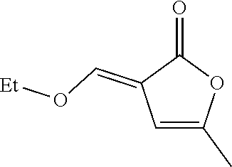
C1=C(C)OC(=O)C1=CO[Et]
